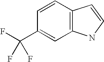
C1(C(F)(F)F)=CC2=C(C=C1)C=CN2
